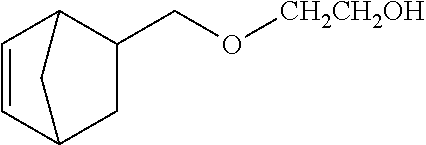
C1(CO[CH2CH2OH])C2C=CC(C1)C2
